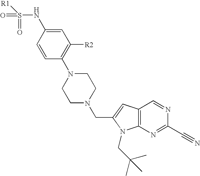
[R1]S(NC1=CC([R2])=C(N2CCN(CC3=CC4=C(N3CC(C)(C)C)N=C(C#N)N=C4)CC2)C=C1)(=O)=O
